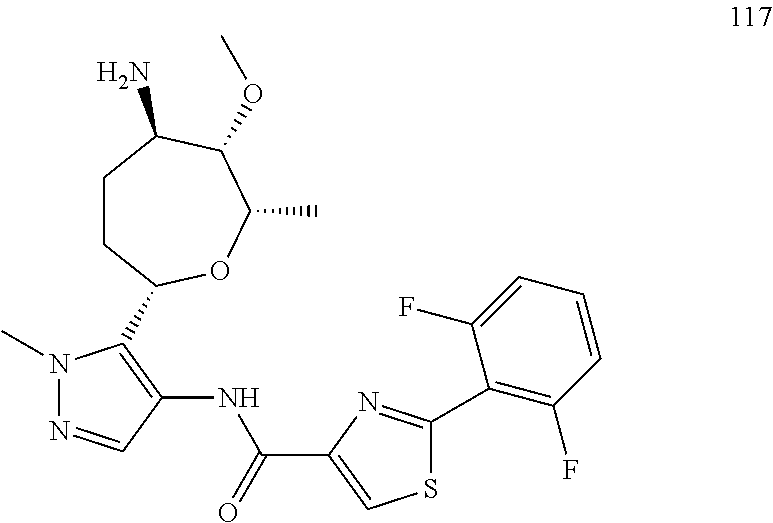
C1CC(C2=C(NC(=O)C3=CSC(C4=C(F)C=CC=C4F)=N3)C=NN2C)OC(C)C(OC)C1N
